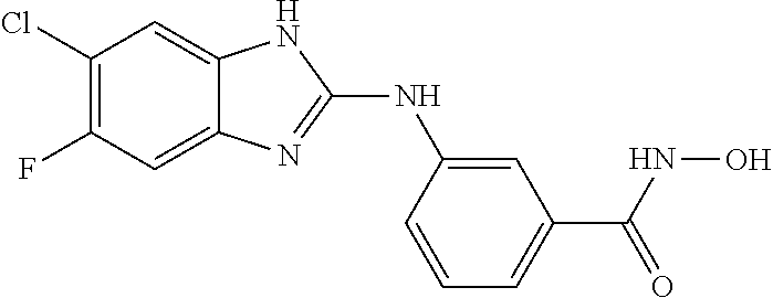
C1(Cl)=C(F)C=C2C(=C1)NC(NC1=CC(C(=O)NO)=CC=C1)=N2
